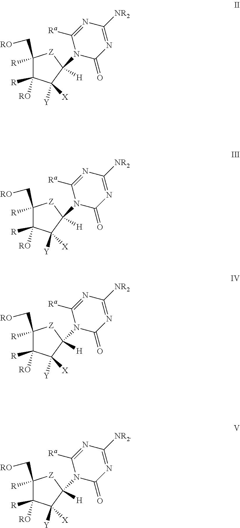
C1([R])(C[RO])C([RO])([R])C([Y])([X])C(N2C(=O)N=C([NR2])N=C2[Ra])([H])[Z]1.C1([R])(C[RO])C([RO])([R])C([Y])([X])C(N2C(=O)N=C([NR2])N=C2[Ra])([H])[Z]1.C1([R])(C[RO])C([RO])([R])C([Y])([X])C(N2C(=O)N=C([NR2])N=C2[Ra])([H])[Z]1.C1([R])(C[RO])C([RO])([R])C([Y])([X])C(N2C(=O)N=C([NR2])N=C2[Ra])([H])[Z]1
